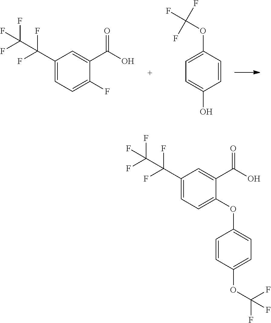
C1(C(O)=O)=CC(C(C(F)(F)F)(F)F)=CC=C1F.C1=CC(O)=CC=C1OC(F)(F)F.C1(C(O)=O)=CC(C(C(F)(F)F)(F)F)=CC=C1OC1=CC=C(OC(F)(F)F)C=C1
